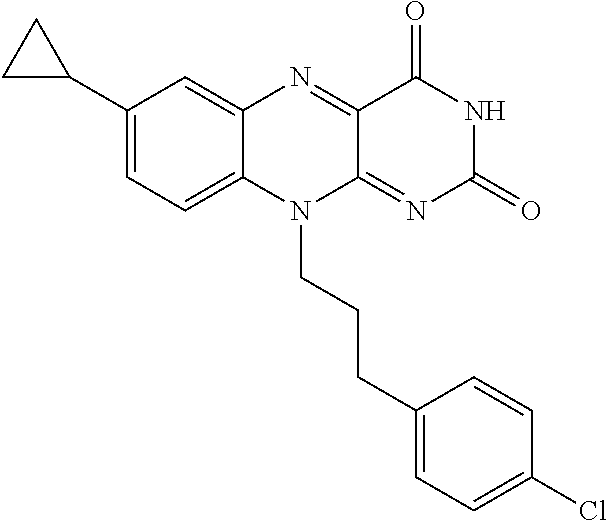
C1(C2CC2)=CC=C2C(=C1)N=C1C(=NC(=O)NC1=O)N2CCCC1=CC=C(Cl)C=C1
